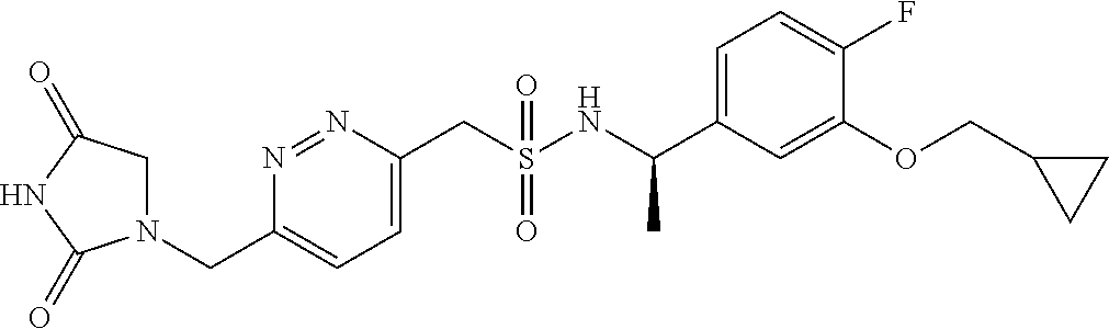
N1=NC(CN2C(=O)NC(=O)C2)=CC=C1CS(NC(C1=CC=C(F)C(OCC2CC2)=C1)C)(=O)=O
